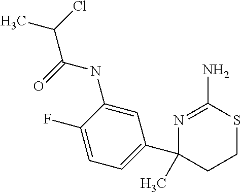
C1=C(NC(C(Cl)C)=O)C(F)=CC=C1C1(C)CCSC(N)=N1
